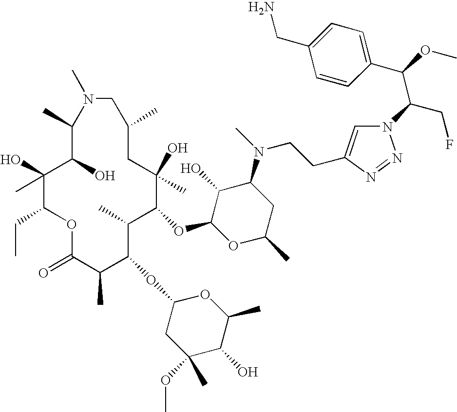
C1(C)C(O)C(C)(O)C(CC)OC(=O)C(C)C(OC2CC(C)(OC)C(O)C(C)O2)C(C)C(OC2OC(C)CC(N(CCC3=CN(C(CF)C(C4=CC=C(CN)C=C4)OC)N=N3)C)C2O)C(C)(O)CC(C)CN1C
